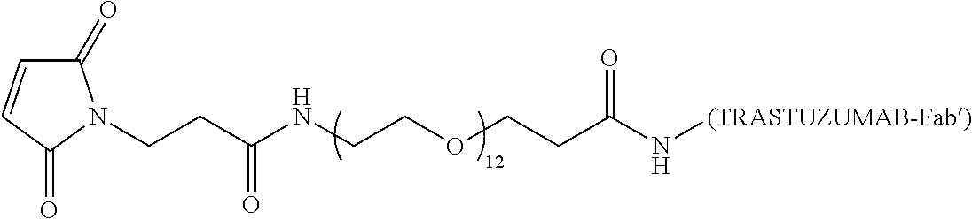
C1(=O)C=CC(=O)N1CCC(=O)NCCOCCC(=O)N[(TRASTUZUMAB-Fab)]
